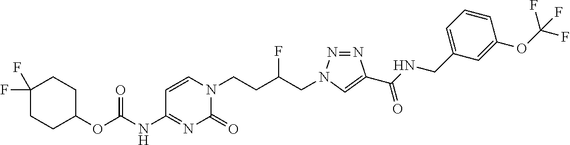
C1(NC(OC2CCC(F)(F)CC2)=O)=NC(=O)N(CCC(CN2N=NC(C(NCC3=CC=CC(OC(F)(F)F)=C3)=O)=C2)F)C=C1
